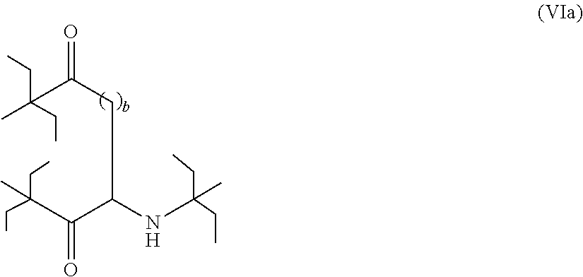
C(C(CC(C(C(CC)(CC)C)=O)NC(CC)(CC)C)=O)(CC)(CC)C
